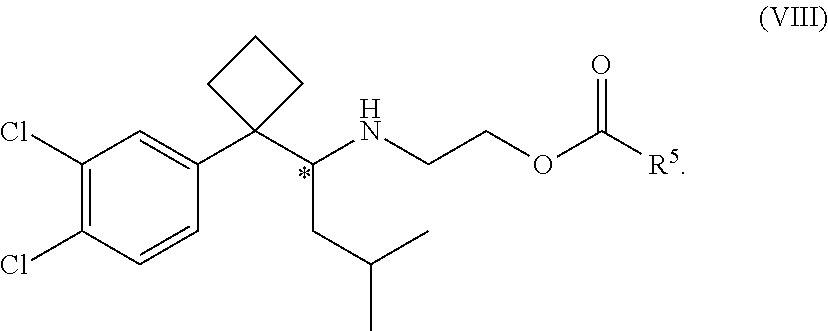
C1=CC(Cl)=C(Cl)C=C1C1(C(NCCOC([R5])=O)CC(C)C)CCC1
